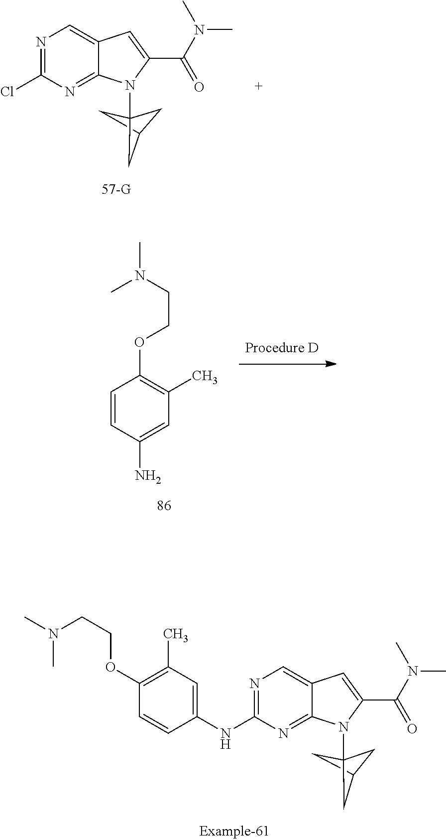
N1=C(Cl)N=C2C(=C1)C=C(C(N(C)C)=O)N2C12CC(C1)C2.C1=C(NC2=NC=C3C(=N2)N(C24CC(C2)C4)C(C(N(C)C)=O)=C3)C=CC(OCCN(C)C)=C1C.C1=C(N)C=CC(OCCN(C)C)=C1C
